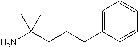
C1=CC(CCCC(N)(C)C)=CC=C1
